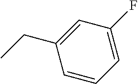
C1=CC=C(F)C=C1CC
